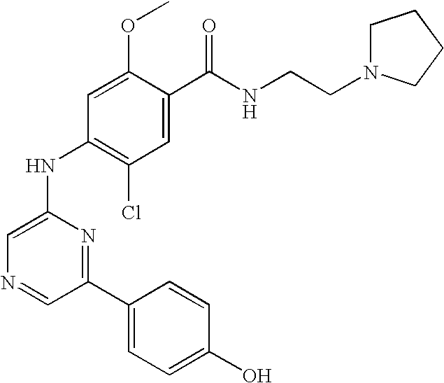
C1=C(OC)C(C(NCCN2CCCC2)=O)=CC(Cl)=C1NC1=CN=CC(C2=CC=C(O)C=C2)=N1
